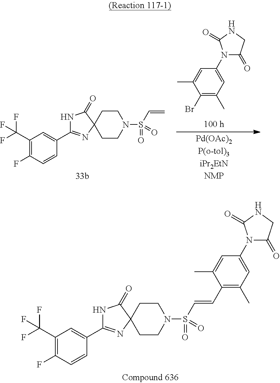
N1C(=O)C2(N=C1C1=CC(C(F)(F)F)=C(F)C=C1)CCN(S(=O)(=O)C=CC1=C(C)C=C(N3C(=O)CNC3=O)C=C1C)CC2.C1(Br)=C(C)C=C(N2C(=O)CNC2=O)C=C1C.N1C(=O)C2(N=C1C1=CC(C(F)(F)F)=C(F)C=C1)CCN(S(=O)(=O)C=C)CC2
